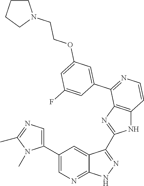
C1(C2=CN=C3C(=C2)C(C2=NC4=C(N2)C=CN=C4C2=CC(OCCN4CCCC4)=CC(F)=C2)=NN3)=CN=C(C)N1C
